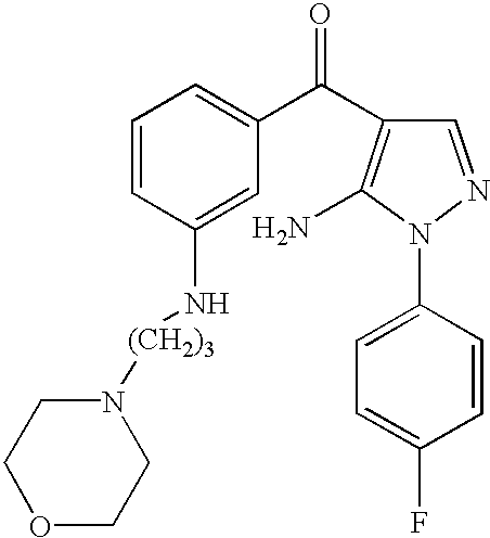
C1=CC(N[(CH2)3]N2CCOCC2)=CC(C(=O)C2=C(N)N(C3=CC=C(F)C=C3)N=C2)=C1
